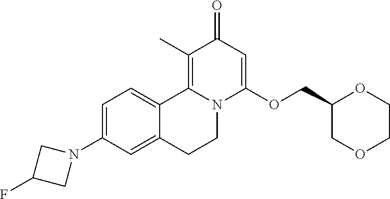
C1=C(N2CC(F)C2)C=C2C(=C1)C1=C(C)C(=O)C=C(OCC3COCCO3)N1CC2
